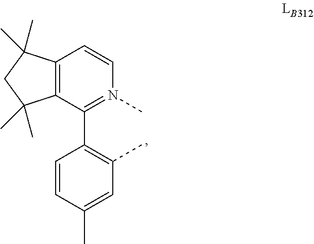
C12=C(C(C3=C(C)C=C(C)C=C3)=N(C)C=C1)C(C)(C)CC2(C)C
